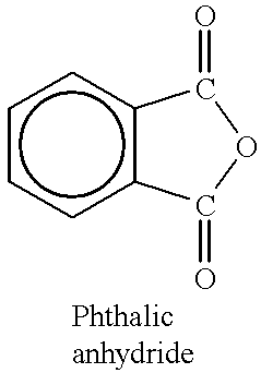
c1ccc2c(c1)C(=O)OC2=O
